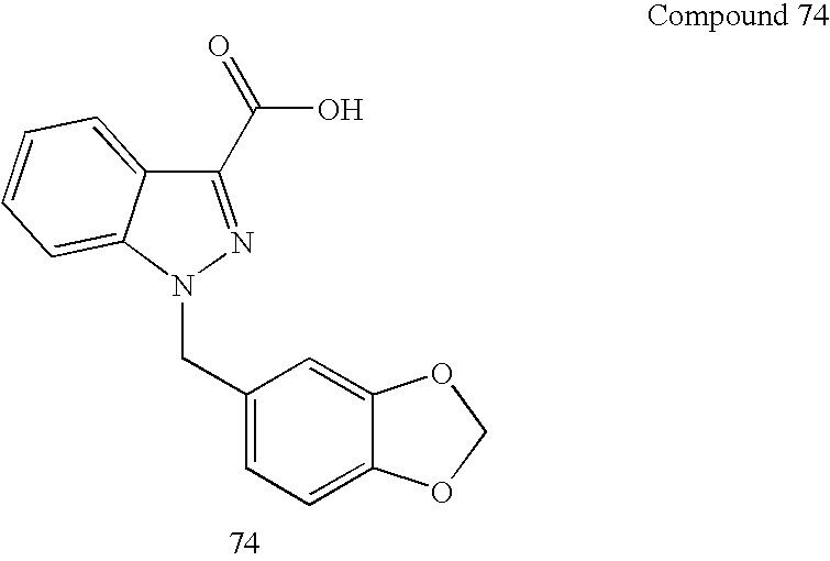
C12=CC=CC=C1N(CC1=CC=C3C(=C1)OCO3)N=C2C(O)=O
